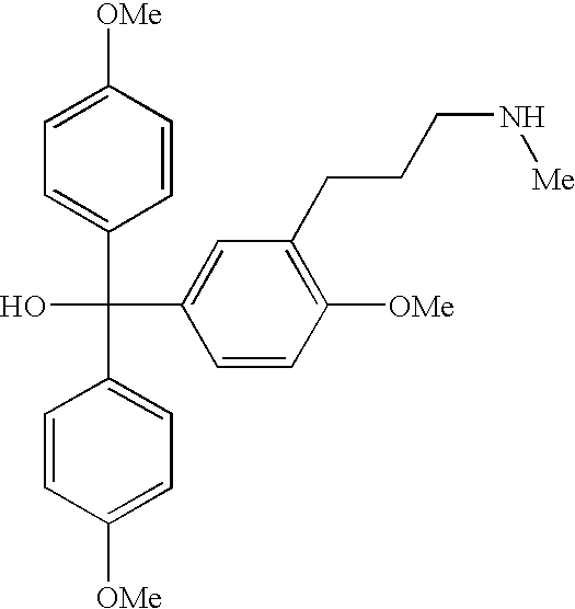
C1=CC([OMe])=CC=C1C(C1=CC=C([OMe])C=C1)(C1=CC(CCCN[Me])=C([OMe])C=C1)O
